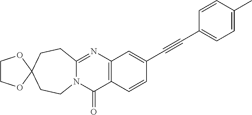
N12C(=NC3=C(C1=O)C=CC(C#CC1=CC=C(C)C=C1)=C3)CCC1(CC2)OCCO1
